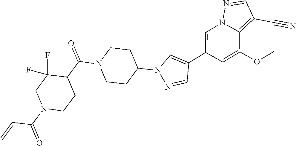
C1=C(C2=CN(C3CCN(C(C4C(F)(F)CN(C(=O)C=C)CC4)=O)CC3)N=C2)C=C(OC)C2=C(C#N)C=NN12
